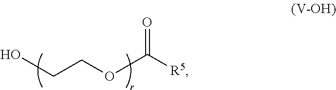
[R5]C(OCCO)=O
